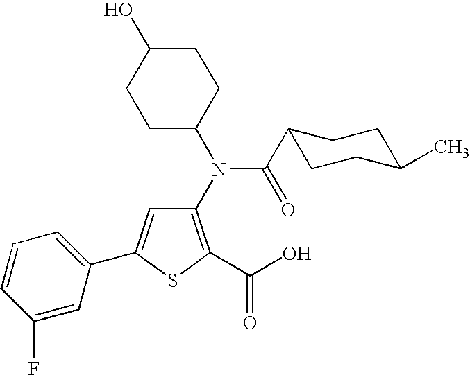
C1(N(C(C2CCC(C)CC2)=O)C2CCC(O)CC2)=C(C(O)=O)SC(C2=CC=CC(F)=C2)=C1
